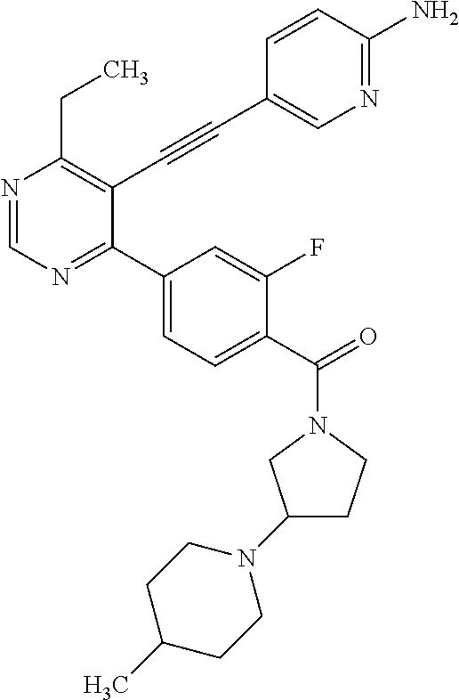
N1=CN=C(C2=CC=C(C(=O)N3CCC(N4CCC(C)CC4)C3)C(F)=C2)C(C#CC2=CN=C(N)C=C2)=C1CC
